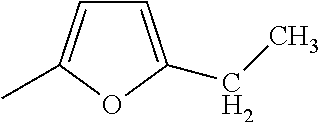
C1=C(CC)OC(C)=C1
